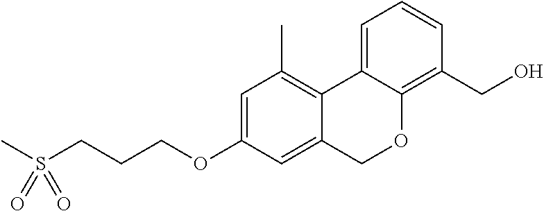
C1=C(OCCCS(C)(=O)=O)C=C2C(=C1C)C1=CC=CC(CO)=C1OC2
